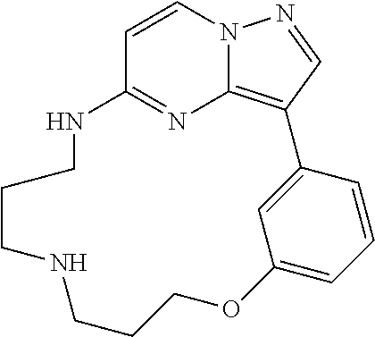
C1=CN2C3=C(C=N2)C2=CC(=CC=C2)OCCCNCCCNC1=N3
